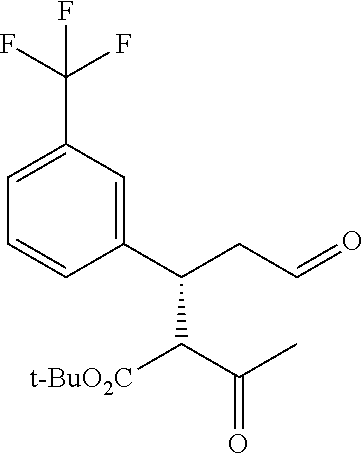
C(CC(C(C(C)=O)[t-BuO2C])C1=CC(C(F)(F)F)=CC=C1)=O
